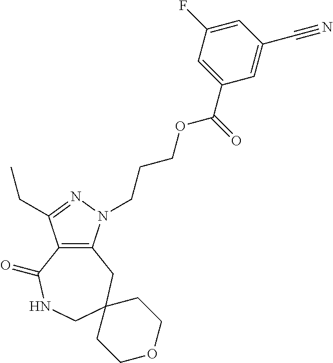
C12=C(N(CCCOC(C3=CC(F)=CC(C#N)=C3)=O)N=C1CC)CC1(CNC2=O)CCOCC1
